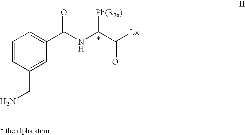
C1=CC(CN)=CC(C(NC(C([Lx])=O)[Ph(R3a)])=O)=C1
